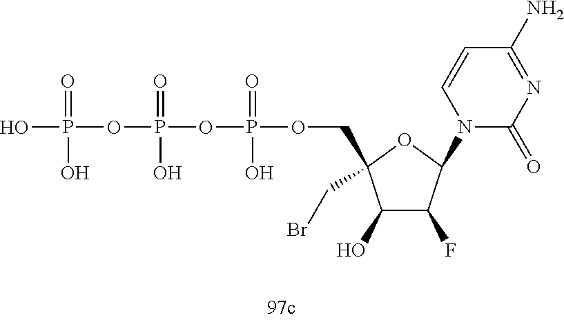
OP(=O)(O)OP(=O)(O)OP(=O)(O)OCC1(CBr)C(O)C(F)C(N2C(=O)N=C(N)C=C2)O1
